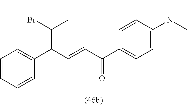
C1=CC=CC(C(C=CC(C2=CC=C(N(C)C)C=C2)=O)=C(Br)C)=C1
